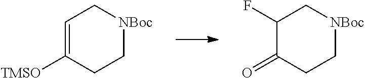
C1=C([TMSO])CC[NBoc]C1.C1(F)C(=O)CC[NBoc]C1
